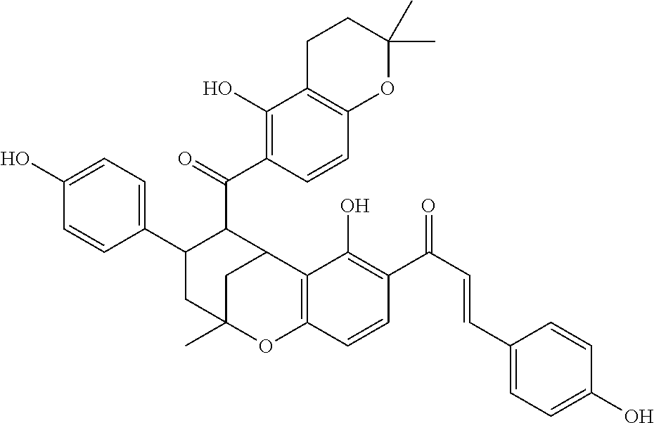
C1(C2CC3(C)OC4=C(C(C2C(=O)C2=C(O)C5=C(C=C2)OC(C)(C)CC5)C3)C(O)=C(C(C=CC2=CC=C(O)C=C2)=O)C=C4)=CC=C(O)C=C1
